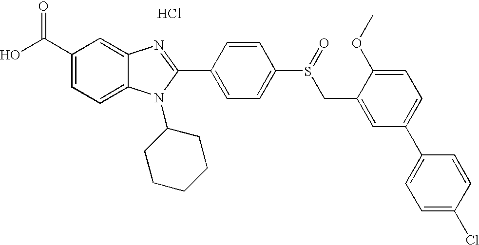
OC(C1=CC=C2C(=C1)N=C(C1=CC=C(S(CC3=CC(C4=CC=C(Cl)C=C4)=CC=C3OC)=O)C=C1)N2C1CCCCC1)=O.Cl
